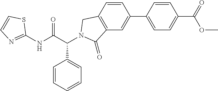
C1(NC(C(C2=CC=CC=C2)N2CC3=C(C=C(C4=CC=C(C(OC)=O)C=C4)C=C3)C2=O)=O)=NC=CS1
